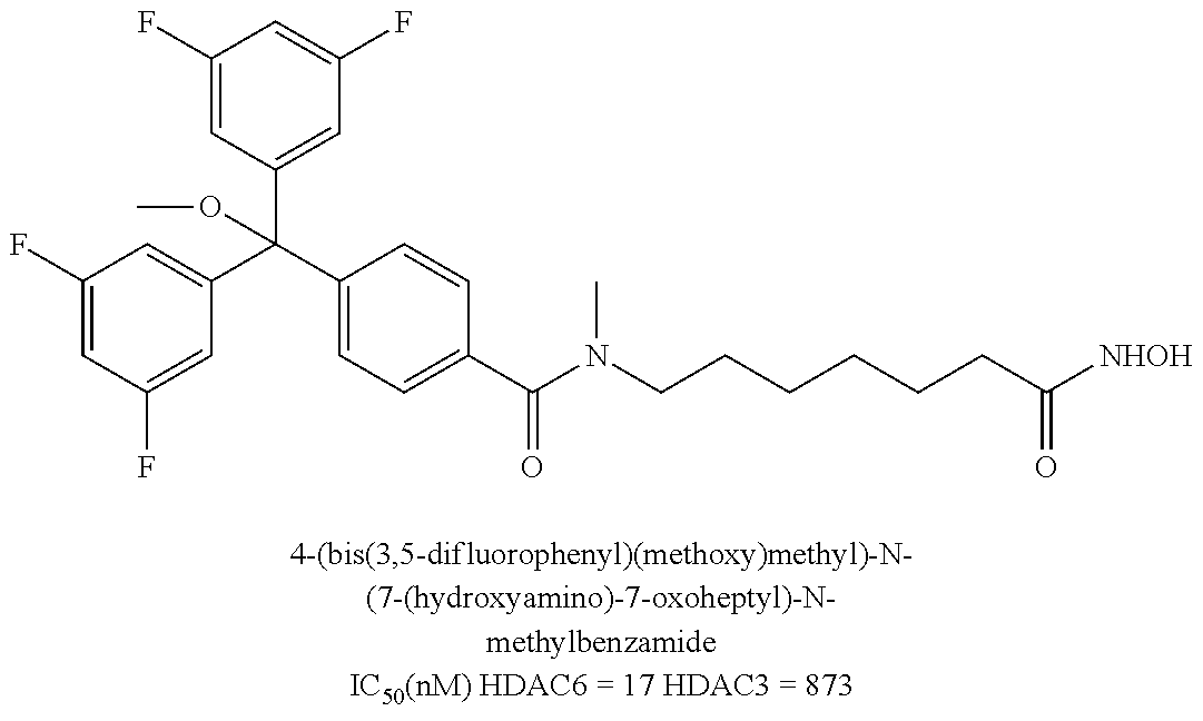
C1(F)=CC(F)=CC(C(C2=CC=C(C(N(CCCCCCC([NHOH])=O)C)=O)C=C2)(C2=CC(F)=CC(F)=C2)OC)=C1
